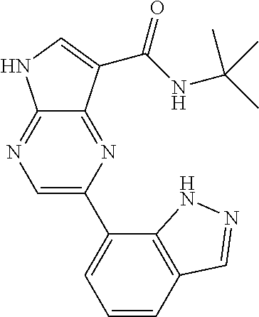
C12=NC(C3=CC=CC4=C3NN=C4)=CN=C1NC=C2C(NC(C)(C)C)=O
